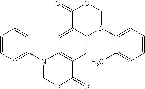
C1=C2C(=CC3=C1N(C1=CC=CC=C1)COC3=O)N(C1=CC=CC=C1C)COC2=O
